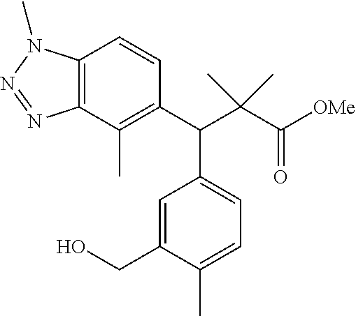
CC1=C(C(C(C([OMe])=O)(C)C)C2=CC=C(C)C(CO)=C2)C=CC2=C1N=NN2C
